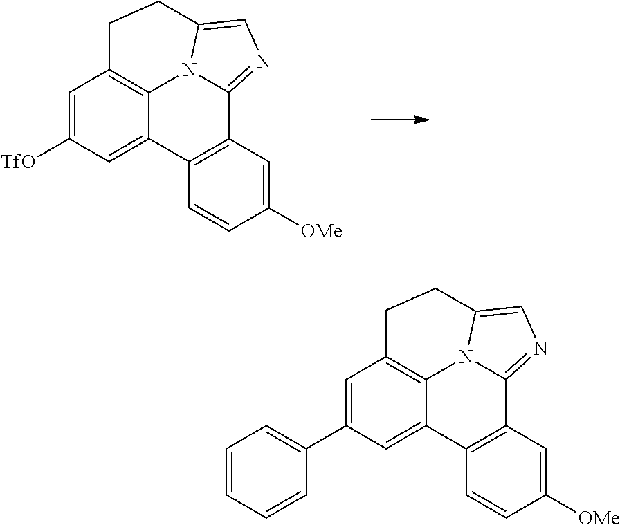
C12=CC([TfO])=CC3=C1N1C(=NC=C1CC3)C1=C2C=CC([OMe])=C1.C12=CC(C3=CC=CC=C3)=CC3=C1N1C(=NC=C1CC3)C1=C2C=CC([OMe])=C1
